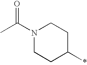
N1(C(C)=O)CCC(*)CC1
